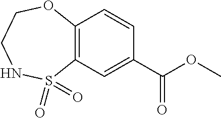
C12=C(C=C(C(OC)=O)C=C1)S(=O)(=O)NCCO2
